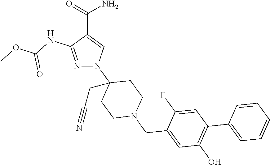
N1=C(NC(OC)=O)C(C(=O)N)=CN1C1(CC#N)CCN(CC2=CC(O)=C(C3=CC=CC=C3)C=C2F)CC1
